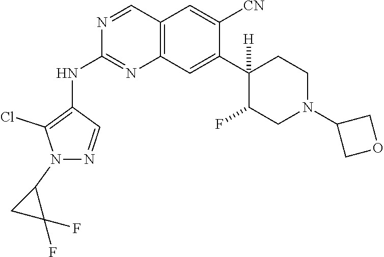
C12=C(C=C(C3([H])C(F)CN(C4COC4)CC3)C([CN])=C1)N=C(NC1=C(Cl)N(C3CC3(F)F)N=C1)N=C2
